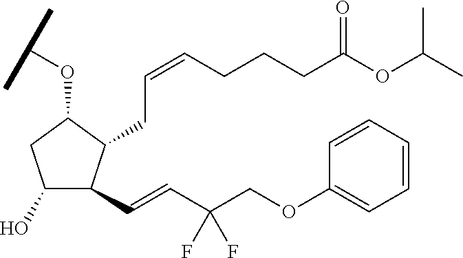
C1(O)C(C=CC(COC2=CC=CC=C2)(F)F)C(CC=CCCCC(OC(C)C)=O)C(OC(C)C)C1
